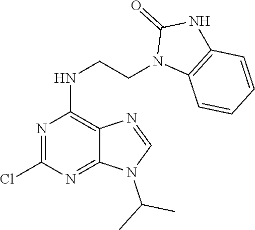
N1(C(C)C)C=NC2=C(NCCN3C(=O)NC4=C3C=CC=C4)N=C(Cl)N=C12
